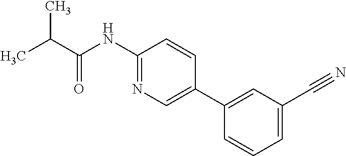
CC(C)C(=O)NC1=NC=C(C2=CC(C#N)=CC=C2)C=C1
